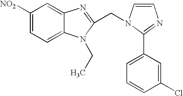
C1([NO2])=CC=C2C(=C1)N=C(CN1C=CN=C1C1=CC=CC(Cl)=C1)N2CC
